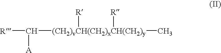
[R]C([A])[(CH2)vCH(CH2)xCH(CH2)y](C)([R])[R]
